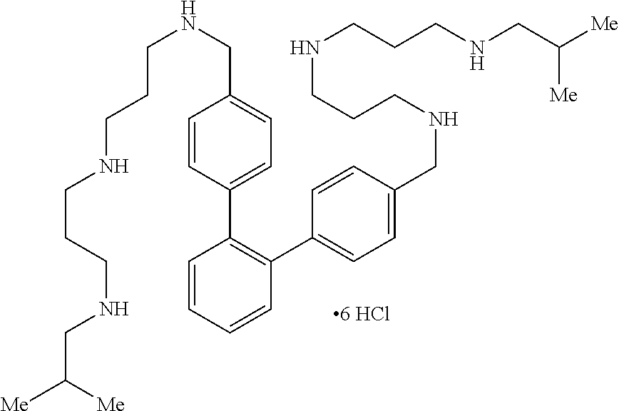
C(C([Me])[Me])NCCCNCCCNCC1=CC=C(C2=C(C3=CC=C(CNCCCNCCCNCC([Me])[Me])C=C3)C=CC=C2)C=C1
